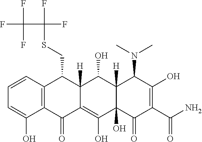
C1=CC2=C(C(O)=C1)C(=O)C1=C(O)C3(O)C([H])(C(O)C1([H])C2CSC(C(F)(F)F)(F)F)C(N(C)C)C(O)=C(C(N)=O)C3=O
